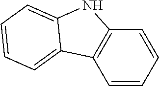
C1=CC=CC2=C1C1=CC=CC=C1N2
